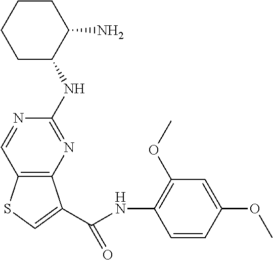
C12=C(N=C(NC3C(N)CCCC3)N=C1)C(C(NC1=C(OC)C=C(OC)C=C1)=O)=CS2
